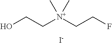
OCC[N+](CCF)(C)C.[I-]
